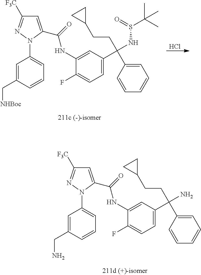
C1=C(CN)C=CC=C1N1C(C(=O)NC2=CC(C(CCC3CC3)(C3=CC=CC=C3)N)=CC=C2F)=CC([F3C])=N1.C1=C(C[NHBoc])C=CC=C1N1C(C(=O)NC2=CC(C(CCC3CC3)(C3=CC=CC=C3)NS(C(C)(C)C)=O)=CC=C2F)=CC([F3C])=N1.Cl
